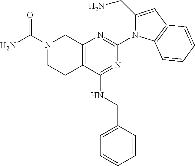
C12=C(C(NCC3=CC=CC=C3)=NC(N3C(CN)=CC4=C3C=CC=C4)=N1)CCN(C(=O)N)C2
